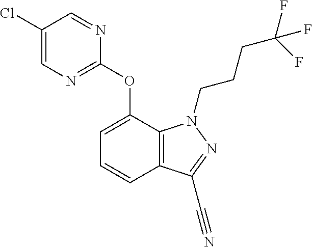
C1(Cl)=CN=C(OC2=CC=CC3=C2N(CCCC(F)(F)F)N=C3C#N)N=C1
